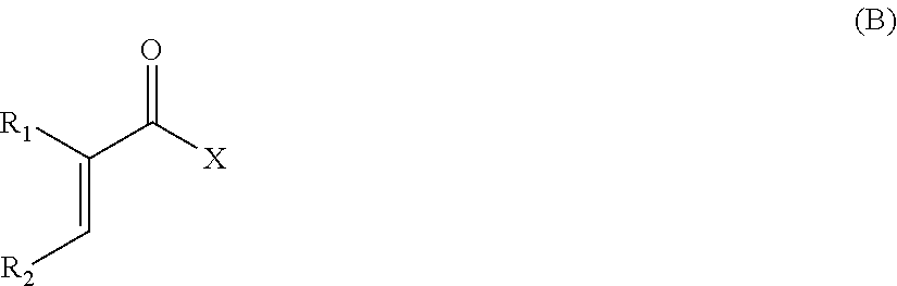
[R1]C(C([X])=O)=C[R2]
